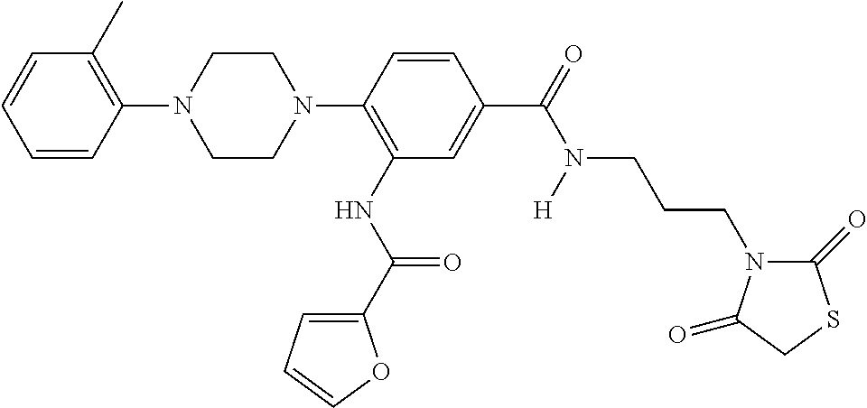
C1=CC(N2CCN(C3=C(NC(=O)C4=CC=CO4)C=C(C(N(CCCN4C(=O)SCC4=O)[H])=O)C=C3)CC2)=C(C)C=C1
